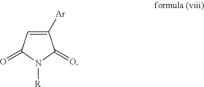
C1=C([Ar])C(=O)N([R])C1=O
